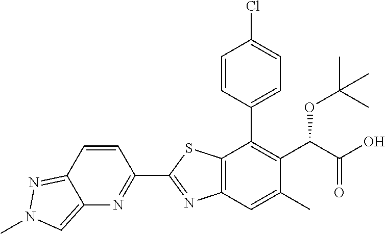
C1(C2=NC3=CN(C)N=C3C=C2)=NC2=C(S1)C(C1=CC=C(Cl)C=C1)=C(C(OC(C)(C)C)C(=O)O)C(C)=C2
